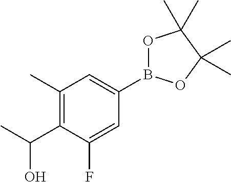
C1(C)=C(C(C)O)C(F)=CC(B2OC(C)(C)C(C)(C)O2)=C1
